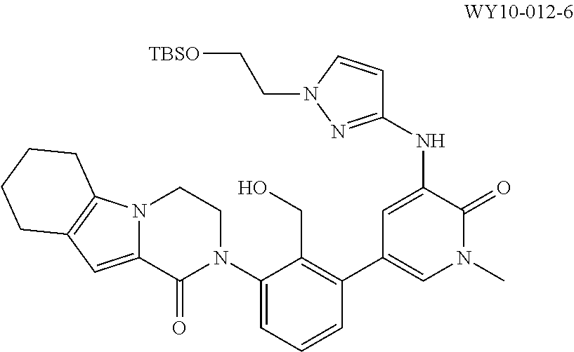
N12C(=CC3=C1CCCC3)C(=O)N(C1=CC=CC(C3=CN(C)C(=O)C(NC4=NN(CC[TBSO])C=C4)=C3)=C1CO)CC2
